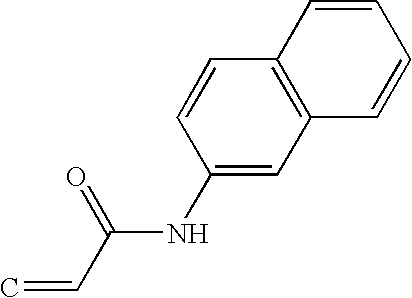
C(NC1=CC2=C(C=C1)C=CC=C2)(C=C)=O
